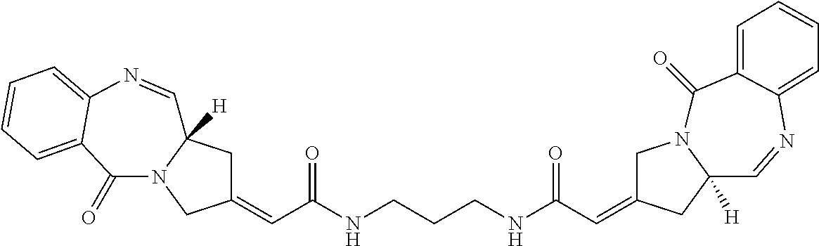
C(C(NCCCNC(C=C1CN2C([H])(C1)C=NC1=CC=CC=C1C2=O)=O)=O)=C1CC2([H])N(C1)C(=O)C1=CC=CC=C1N=C2
